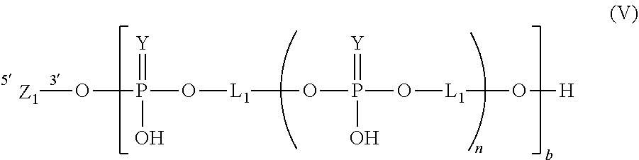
[Z1]OP(O[L1]OP(O[L1]O[H])(=[Y])O)(=[Y])O
